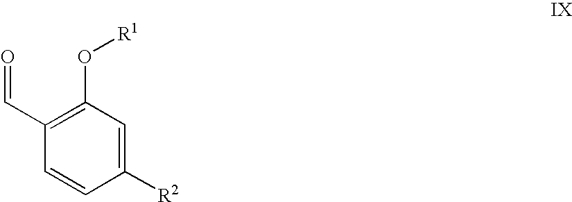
C1(C=O)=C(O[R1])C=C([R2])C=C1
